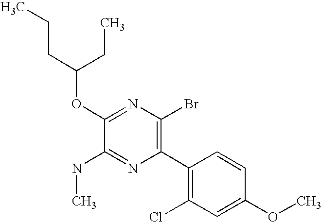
CCCC(OC1=NC(Br)=C(C2=C(Cl)C=C(OC)C=C2)N=C1NC)CC
